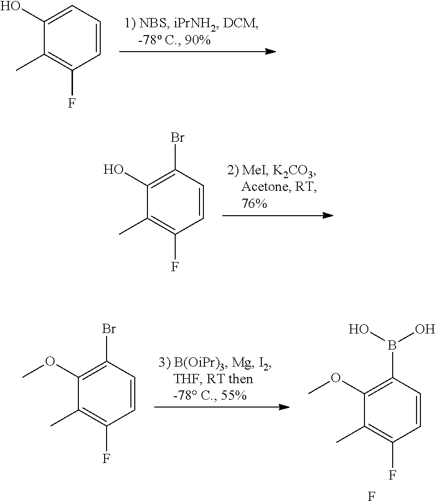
C1=CC=C(O)C(C)=C1F.C1=CC(Br)=C(O)C(C)=C1F.F.C1(C)=C(F)C=CC(B(O)O)=C1OC.C1=CC(Br)=C(OC)C(C)=C1F
